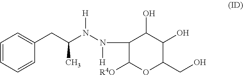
C1=CC=CC(CC(N(N([H])C2C([R4O])OC(CO)C(O)C2O)[H])C)=C1
